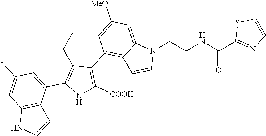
N1(CCNC(C2=NC=CS2)=O)C2=CC([MeO])=CC(C3=C([COOH])NC(C4=CC(F)=CC5=C4C=CN5)=C3C(C)C)=C2C=C1
